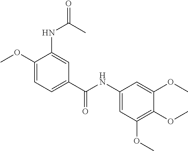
C1(OC)=CC=C(C(NC2=CC(OC)=C(OC)C(OC)=C2)=O)C=C1NC(C)=O
